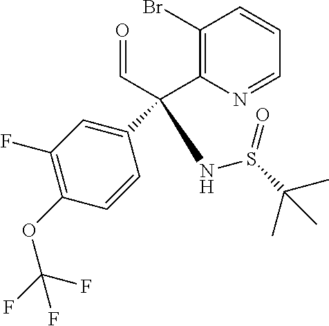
C1(Br)=C(C(C=O)(NS(C(C)(C)C)=O)C2=CC(F)=C(OC(F)(F)F)C=C2)N=CC=C1
